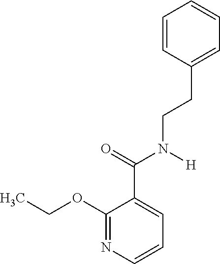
C(OC1=NC=CC=C1C(N(CCC1=CC=CC=C1)[H])=O)C
